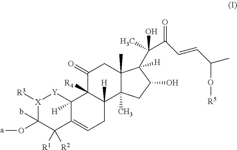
[X]1([R3])C(O[a])(b)C([R1])([R2])C2=CCC3([H])C([R4])(C2([H])[Y]1)C(=O)CC1(C)C3(C)CC(O)C1([H])C(O)(C)C(=O)C=CC(C)O[R5]
